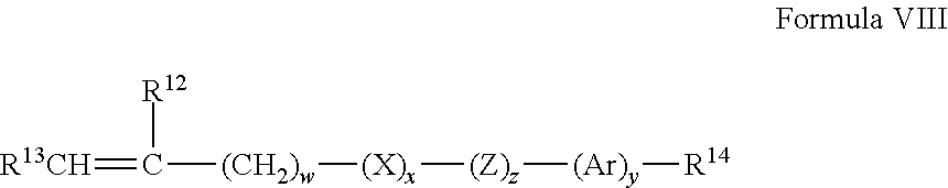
[R13CH]=C([R12])[(CH2)w][(X)x][(Z)z][(Ar)y][R14]
